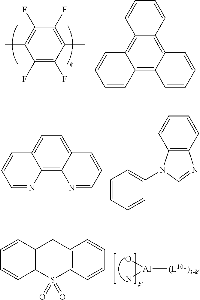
C1(C)=C(F)C(F)=C(C)C(F)=C1F.C1=CC=CC2=C3C(=C4C(=C12)C=CC=C4)C=CC=C3.C1=C2C(=C3C(=C1)C=CC=N3)N=CC=C2.C1=CC=CC2=C1N=CN2C1=CC=CC=C1.[Al]([(L101)3-k])(N)O.C12=C(C=CC=C1)CC1=C(S2(=O)=O)C=CC=C1
